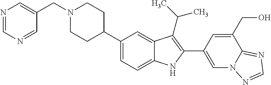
N1(CC2=CN=CN=C2)CCC(C2=CC=C3C(=C2)C(C(C)C)=C(C2=CN4C(=NC=N4)C(CO)=C2)N3)CC1
